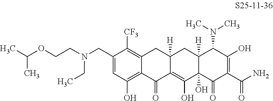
C1=C(CN(CCOC(C)C)CC)C([CF3])=C2C(=C1O)C(=O)C1=C(O)C3(O)C([H])(CC1([H])C2)C(N(C)C)C(O)=C(C(N)=O)C3=O
